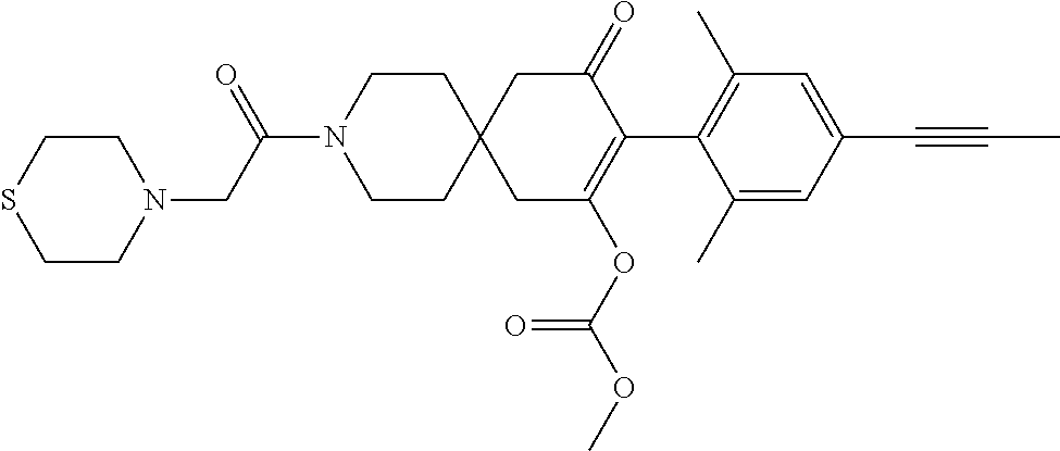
C1(C)=CC(C#CC)=CC(C)=C1C1=C(OC(OC)=O)CC2(CC1=O)CCN(C(CN1CCSCC1)=O)CC2
